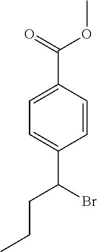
C1(C(CCC)Br)=CC=C(C(=O)OC)C=C1
